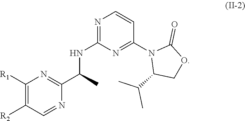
C1([R1])=C([R2])C=NC(C(C)NC2=NC=CC(N3C(C(C)C)COC3=O)=N2)=N1
